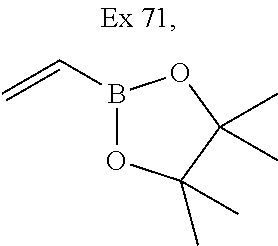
B1(C=C)OC(C)(C)C(C)(C)O1
